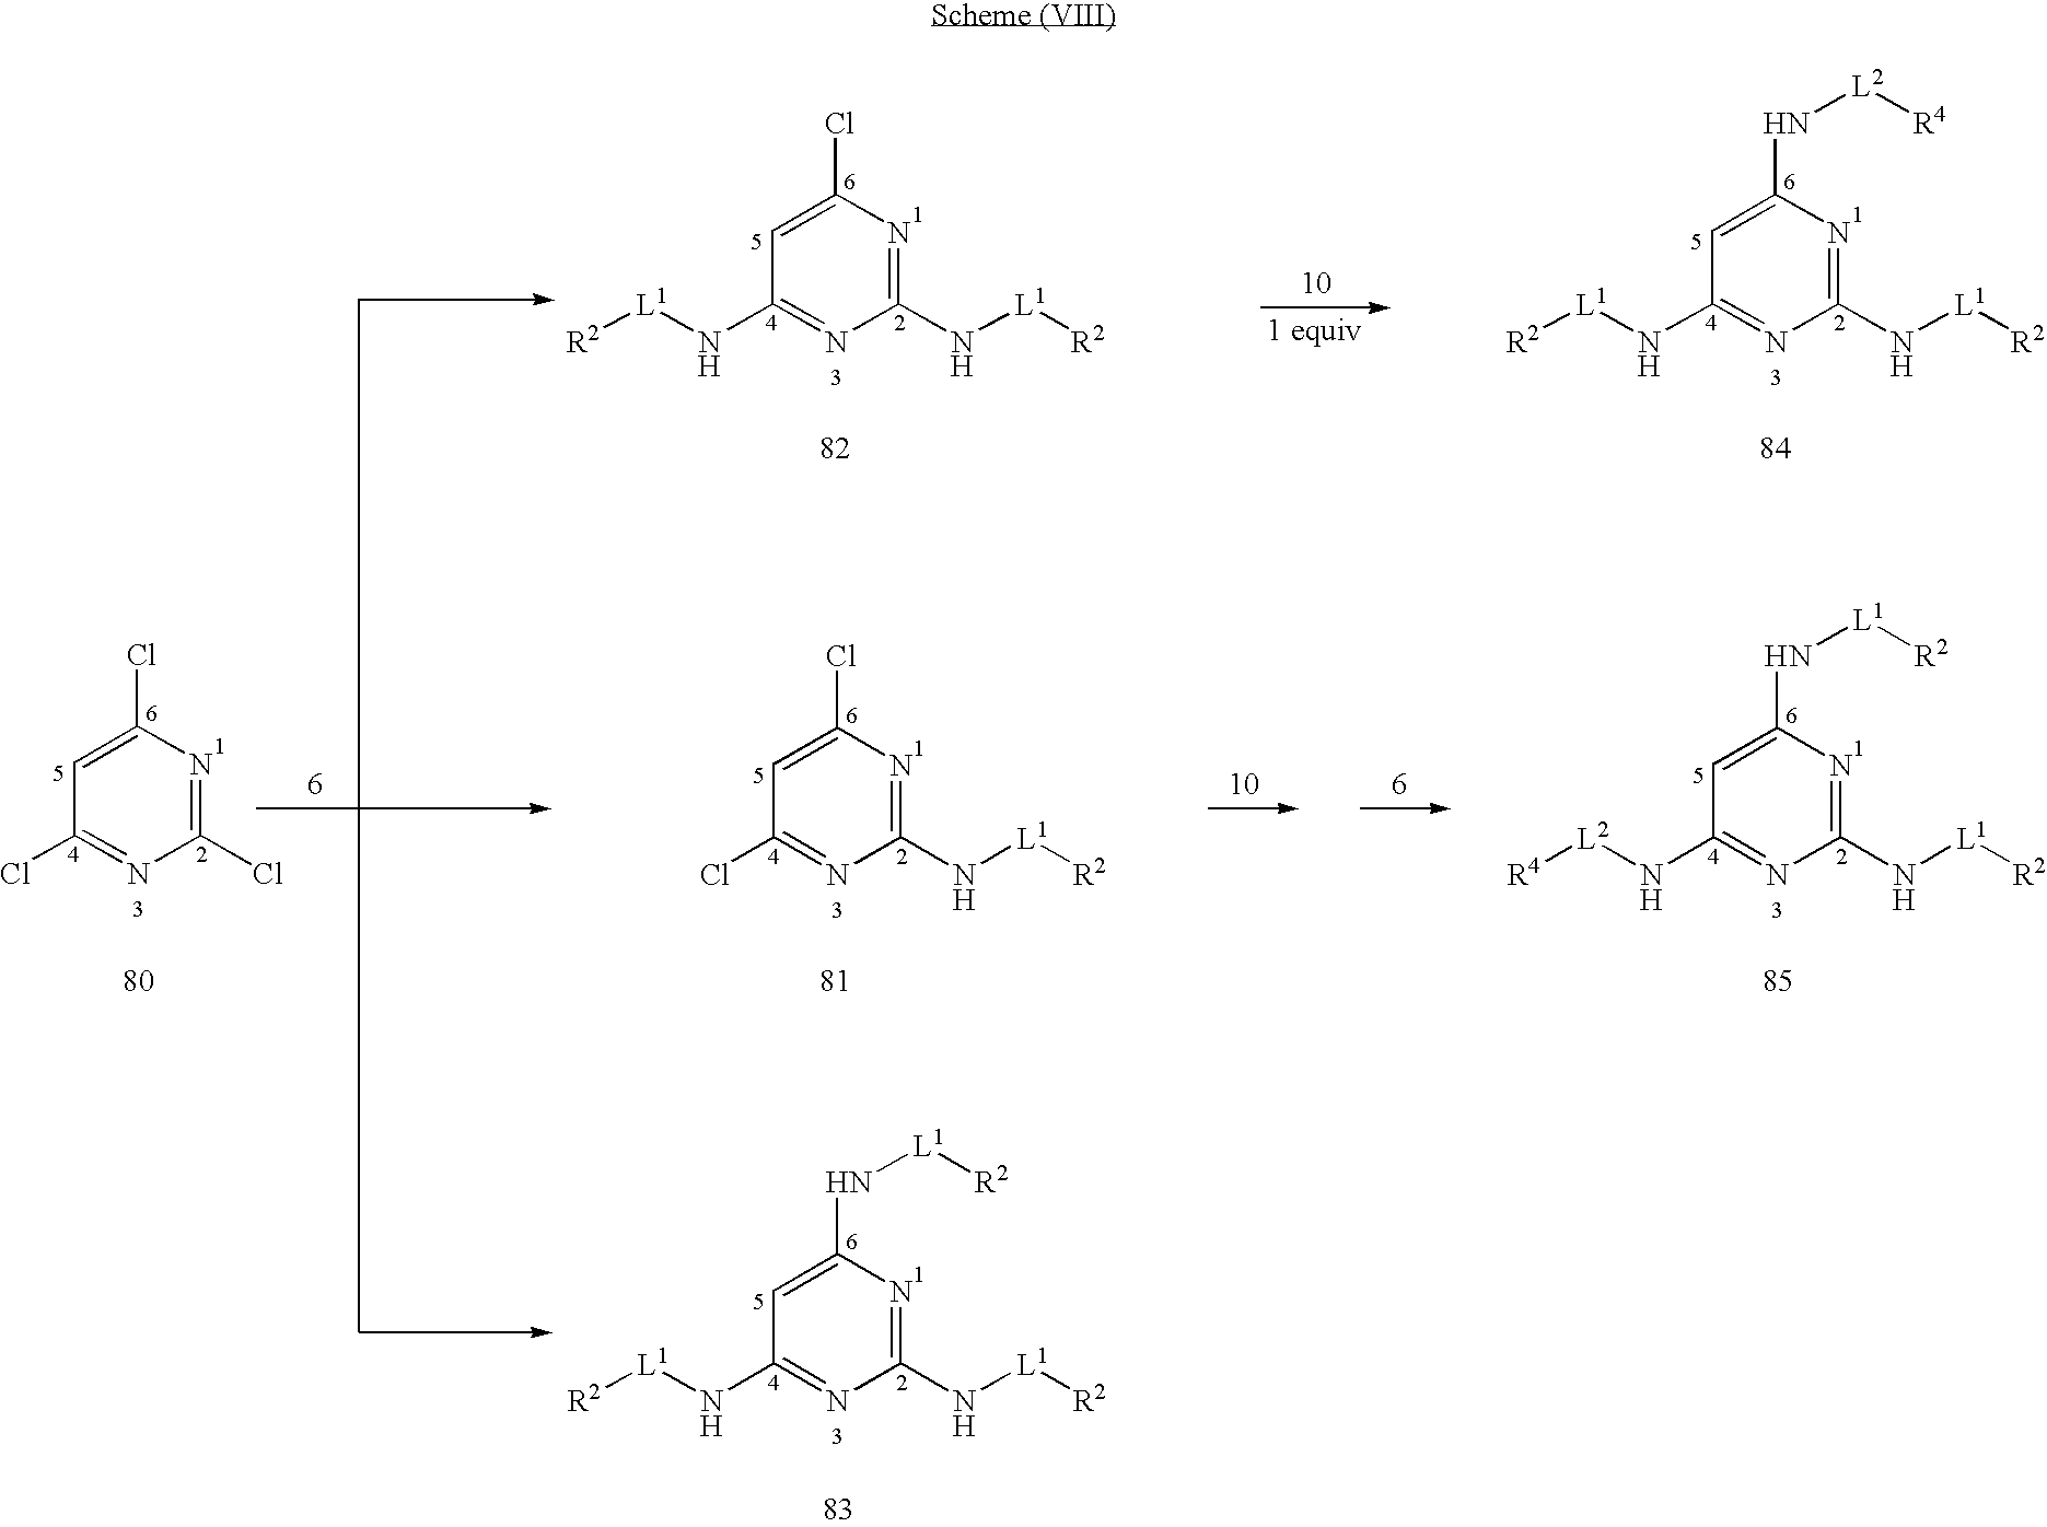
C1=C(Cl)N=C(Cl)N=C1Cl.C1=C(Cl)N=C(N[L1][R2])N=C1Cl.C1=C(N[L2][R4])N=C(N[L1][R2])N=C1N[L1][R2].C1=C(N[L1][R2])N=C(N[L1][R2])N=C1N[L2][R4].C1=C(N[L1][R2])N=C(N[L1][R2])N=C1N[L1][R2].C1=C(Cl)N=C(N[L1][R2])N=C1N[L1][R2]
